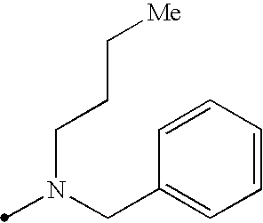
N(CC1=CC=CC=C1)(C)CCC[Me]
